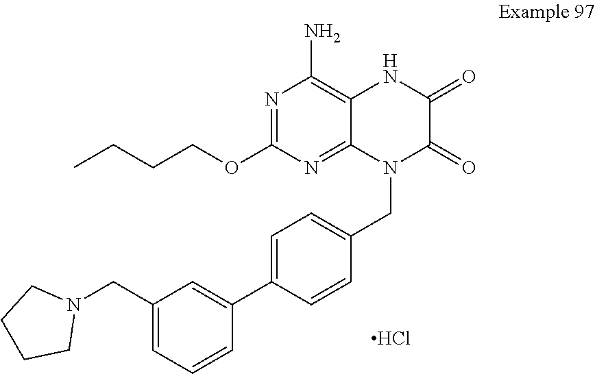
N1=C(OCCCC)N=C2C(=C1N)NC(=O)C(=O)N2CC1=CC=C(C2=CC(CN3CCCC3)=CC=C2)C=C1.Cl
